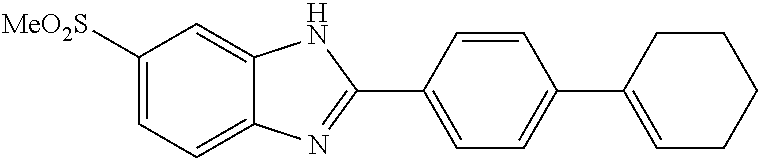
C1([MeO2S])=CC=C2C(=C1)NC(C1=CC=C(C3=CCCCC3)C=C1)=N2
